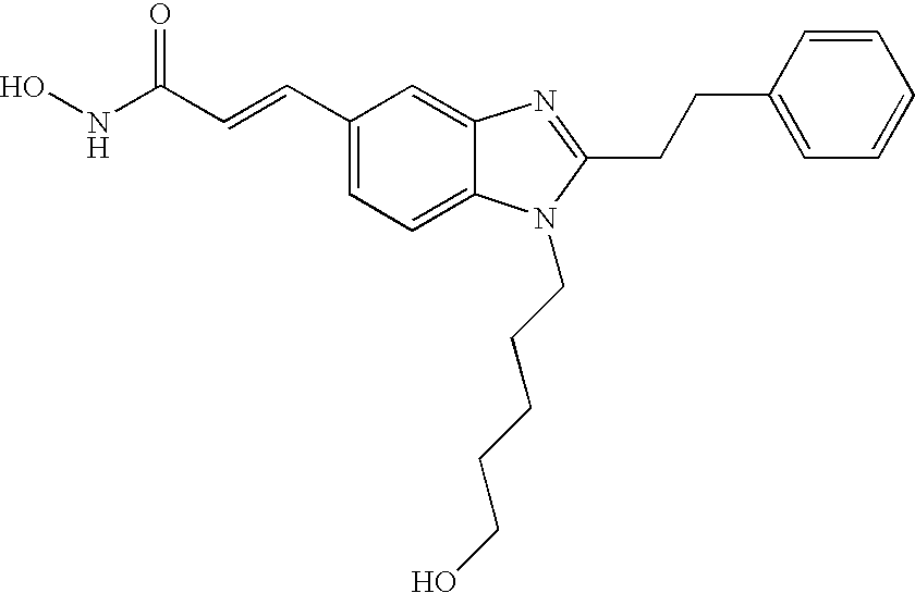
C(C1=NC2=CC(C=CC(NO)=O)=CC=C2N1CCCCCO)CC1=CC=CC=C1
